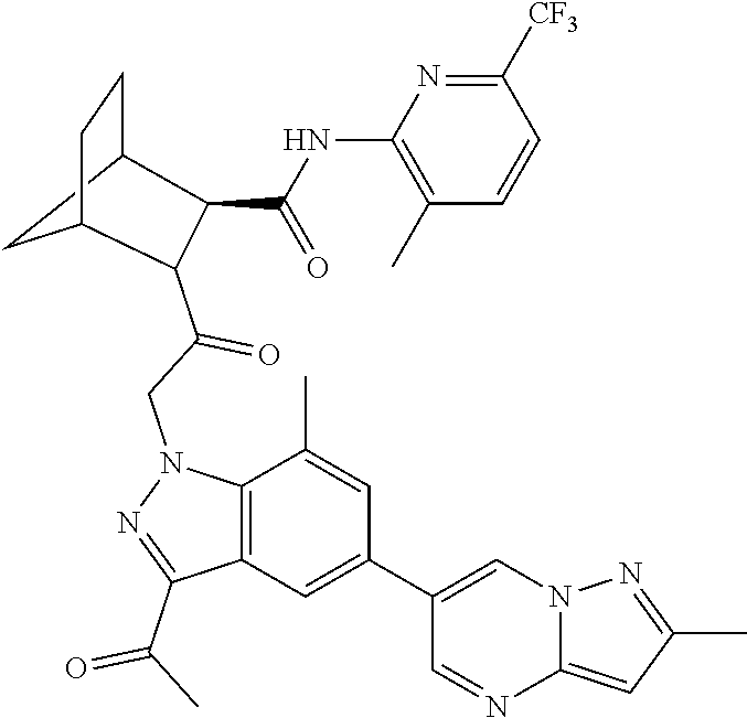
C(NC1=C(C)C=CC([CF3])=N1)(=O)C1C2CC(CC2)C1C(CN1C2=C(C(C(C)=O)=N1)C=C(C1=CN3C(=CC(C)=N3)N=C1)C=C2C)=O
